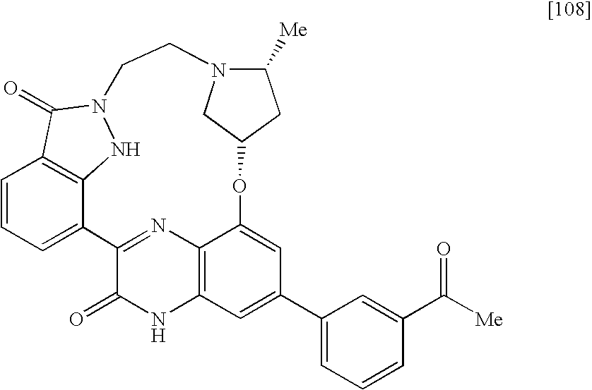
C1=CC=C2C3=C1C(=O)N(N3)CCN1C([Me])CC(OC3=CC(C4=CC=CC(C([Me])=O)=C4)=CC4=C3N=C2C(=O)N4)C1
